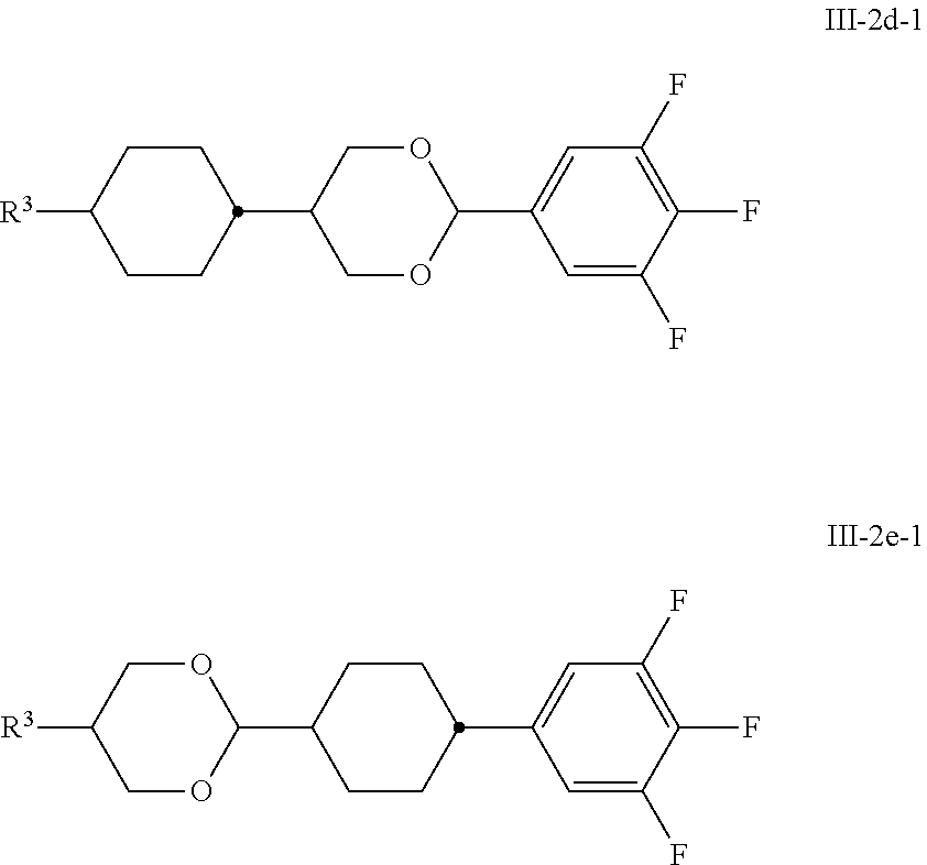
C1CC(C2COC(C3=CC(F)=C(F)C(F)=C3)OC2)CCC1[R3].C1OC(C2CCC(C3=CC(F)=C(F)C(F)=C3)CC2)OCC1[R3]
